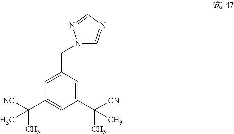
C1=C(CN2C=NC=N2)C=C(C(C)([CN])C)C=C1C(C)([NC])C
